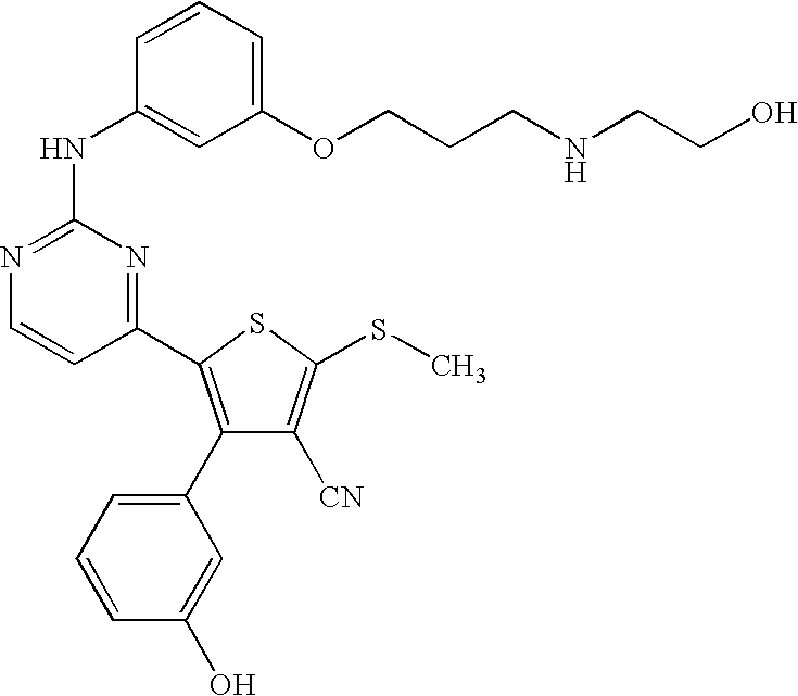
C1(C2=C(C3=CC=CC(O)=C3)C([CN])=C(SC)S2)=NC(NC2=CC(OCCCNCCO)=CC=C2)=NC=C1
